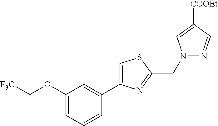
C1=C(OC[F3C])C=C(C2=CSC(CN3N=CC([COOEt])=C3)=N2)C=C1
